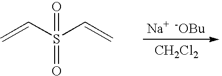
O=S(C=C)(C=C)=O.[Na+  -OBu].[CH2Cl2]
